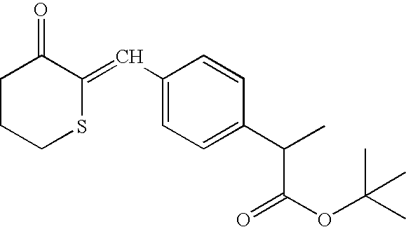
C1CCSC(=CC2=CC=C(C(C)C(OC(C)(C)C)=O)C=C2)C1=O
